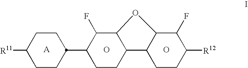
C1CC(C2CCC3C(C2F)OC2C(F)C([R12])CCC32)CCC1[R11].O.O
